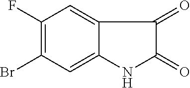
C1(Br)=C(F)C=C2C(=C1)NC(=O)C2=O
